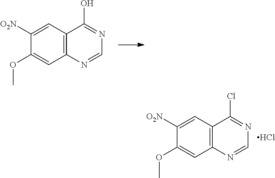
C1([O2N])=CC2=C(C=C1OC)N=CN=C2Cl.Cl.C1([O2N])=CC2=C(C=C1OC)N=CN=C2O
